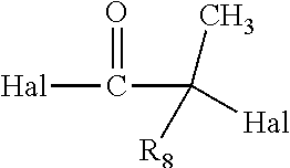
[Hal]C(=O)C(C)([R8])[Hal]
